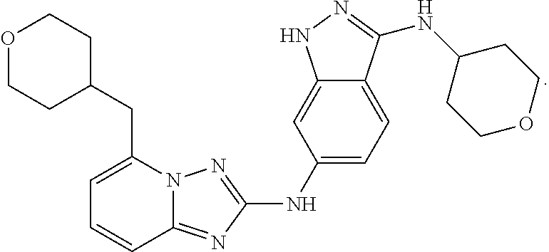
O1CCC(CC2=CC=CC3=NC(NC4=CC=C5C(=C4)NN=C5NC4CCOCC4)=NN23)CC1
